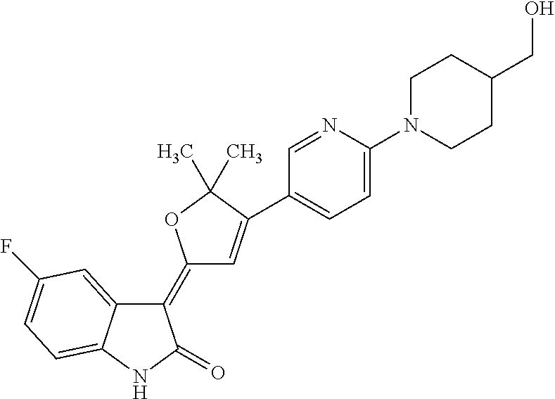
C1(=C2C=C(C3=CC=C(N4CCC(CO)CC4)N=C3)C(C)(C)O2)C2=CC(F)=CC=C2NC1=O
